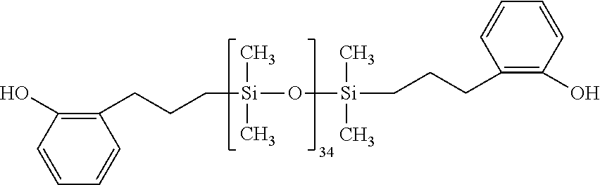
OC1=C(CCC[Si](C)(O[Si](CCCC2=C(O)C=CC=C2)(C)C)C)C=CC=C1
